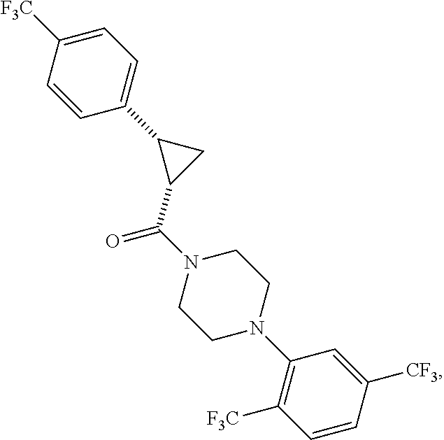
O=C(N1CCN(C2=C([F3C])C=CC([CF3])=C2)CC1)C1CC1C1=CC=C([F3C])C=C1
